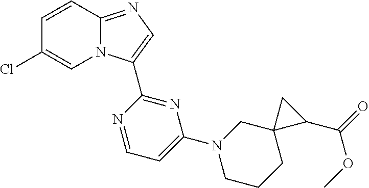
C12=NC=C(C3=NC(N4CCCC5(C4)C(C(=O)OC)C5)=CC=N3)N1C=C(Cl)C=C2
